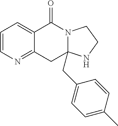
C1=CN=C2C(=C1)C(=O)N1CCNC1(CC1=CC=C(C)C=C1)C2
